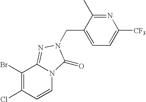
BrC1=C(Cl)C=CN2C1=NN(CC1=CC=C([CF3])N=C1C)C2=O
